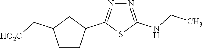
N1=C(C2CC(C[HO2C])CC2)SC(NCC)=N1
